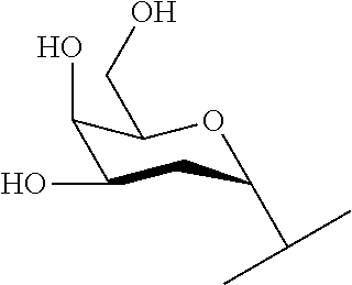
C1(O)C(O)CC(C(C)C)OC1CO
